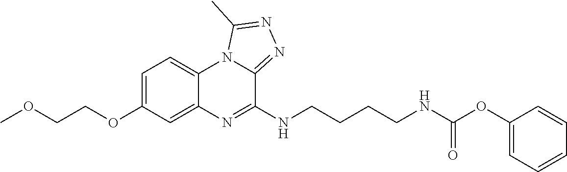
C1=C(OCCOC)C=C2C(=C1)N1C(=NN=C1C)C(NCCCCNC(OC1=CC=CC=C1)=O)=N2
